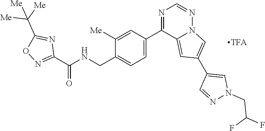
C1([Me])=CC(C2=NC=NN3C2=CC(C2=CN(CC(F)F)N=C2)=C3)=CC=C1CNC(C1=NOC(C([Me])([Me])[Me])=N1)=O
